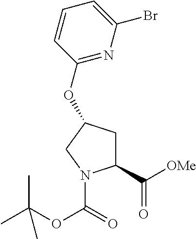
C1(C([OMe])=O)CC(OC2=NC(Br)=CC=C2)CN1C(=O)OC(C)(C)C
